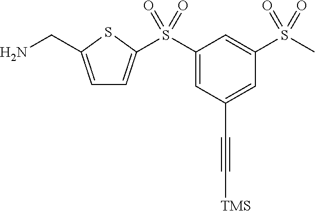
C1=C(CN)SC(S(C2=CC(C#C[TMS])=CC(S(C)(=O)=O)=C2)(=O)=O)=C1
